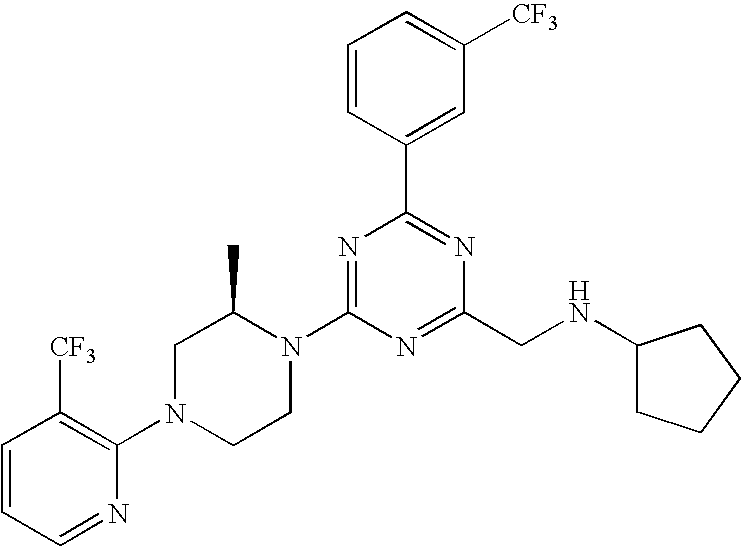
C1=CC(C2=NC(CNC3CCCC3)=NC(N3C(C)CN(C4=C([CF3])C=CC=N4)CC3)=N2)=CC([CF3])=C1
